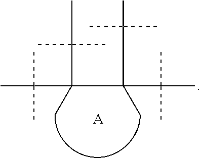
C(C(C(C)(C)C)(C(C)(C)C)C)(C(C)(C)C)(C)C(C)(C)C.[A]
